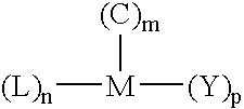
[(L)n][M]([(Y)p])[(C)m]
